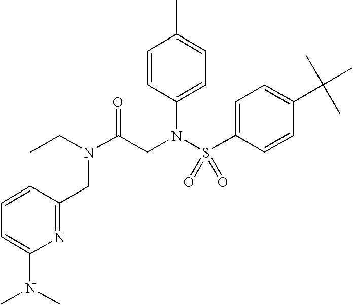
C1=CC(N(S(C2=CC=C(C(C)(C)C)C=C2)(=O)=O)CC(N(CC)CC2=NC(N(C)C)=CC=C2)=O)=CC=C1C
